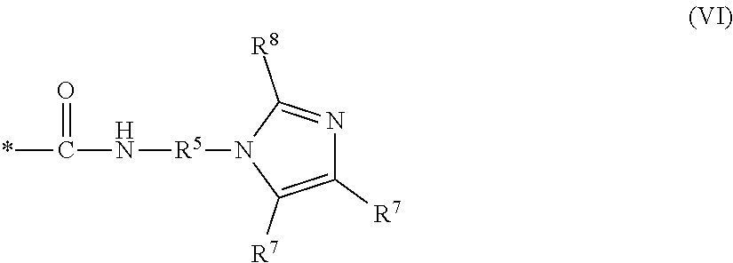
N1([R5]NC(*)=O)C([R7])=C([R7])N=C1[R8]
